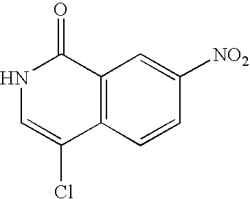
N1C=C(Cl)C2=C(C1=O)C=C([NO2])C=C2
